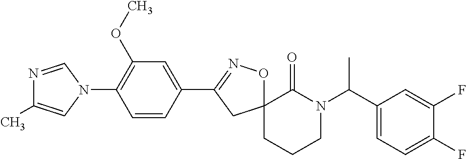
N1=CN(C2=C(OC)C=C(C3=NOC4(C3)CCCN(C(C3=CC=C(F)C(F)=C3)C)C4=O)C=C2)C=C1C
